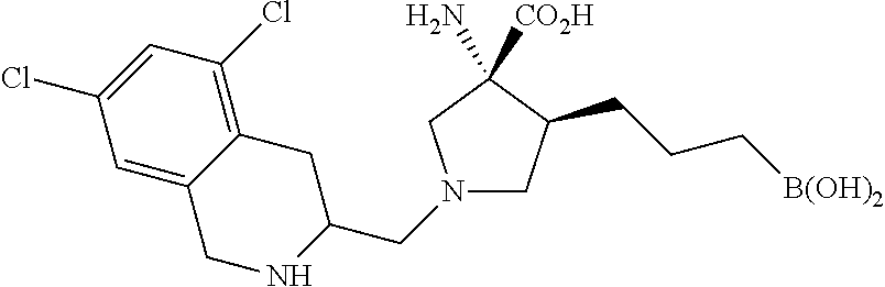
C1=C2C(=C(Cl)C=C1Cl)CC(CN1CC(CCC[B(OH)2])C(N)([CO2H])C1)NC2
